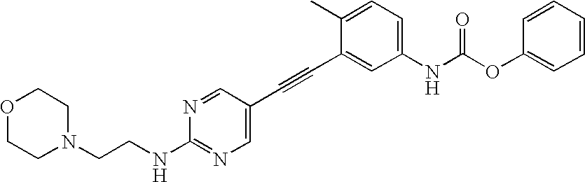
O1CCN(CCNC2=NC=C(C#CC3=CC(NC(OC4=CC=CC=C4)=O)=CC=C3C)C=N2)CC1
